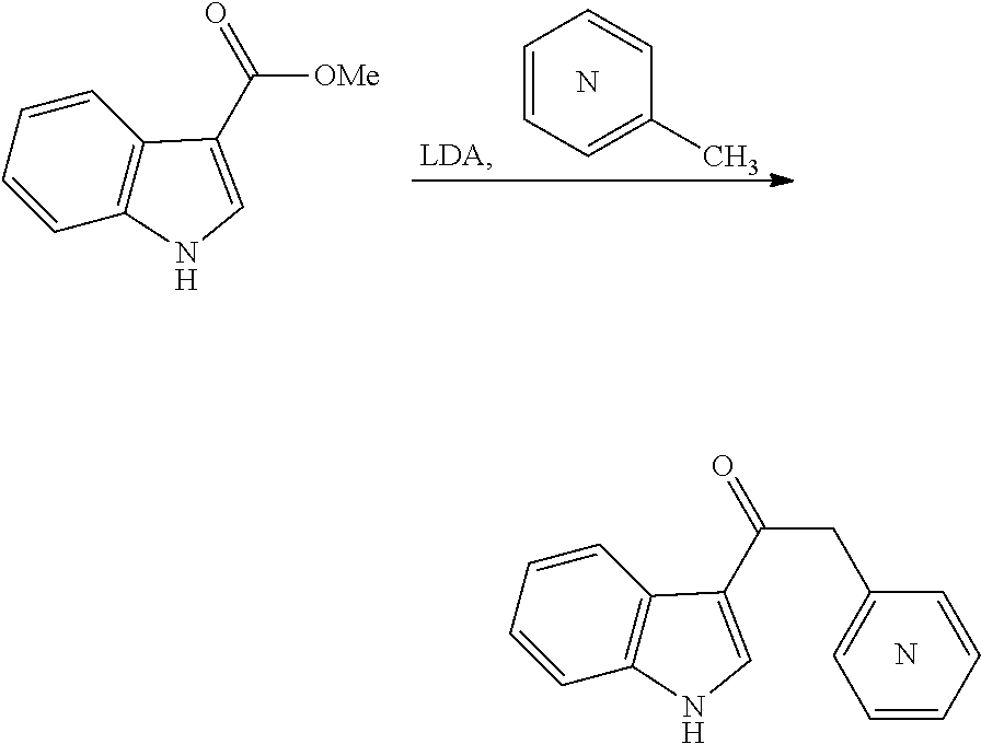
C1=CC=CC2=C1C(C(CC1=CC=CC=C1)=O)=CN2.N.C1=CC=C(C)C=C1.N.C1=CC=CC2=C1C(C([OMe])=O)=CN2
